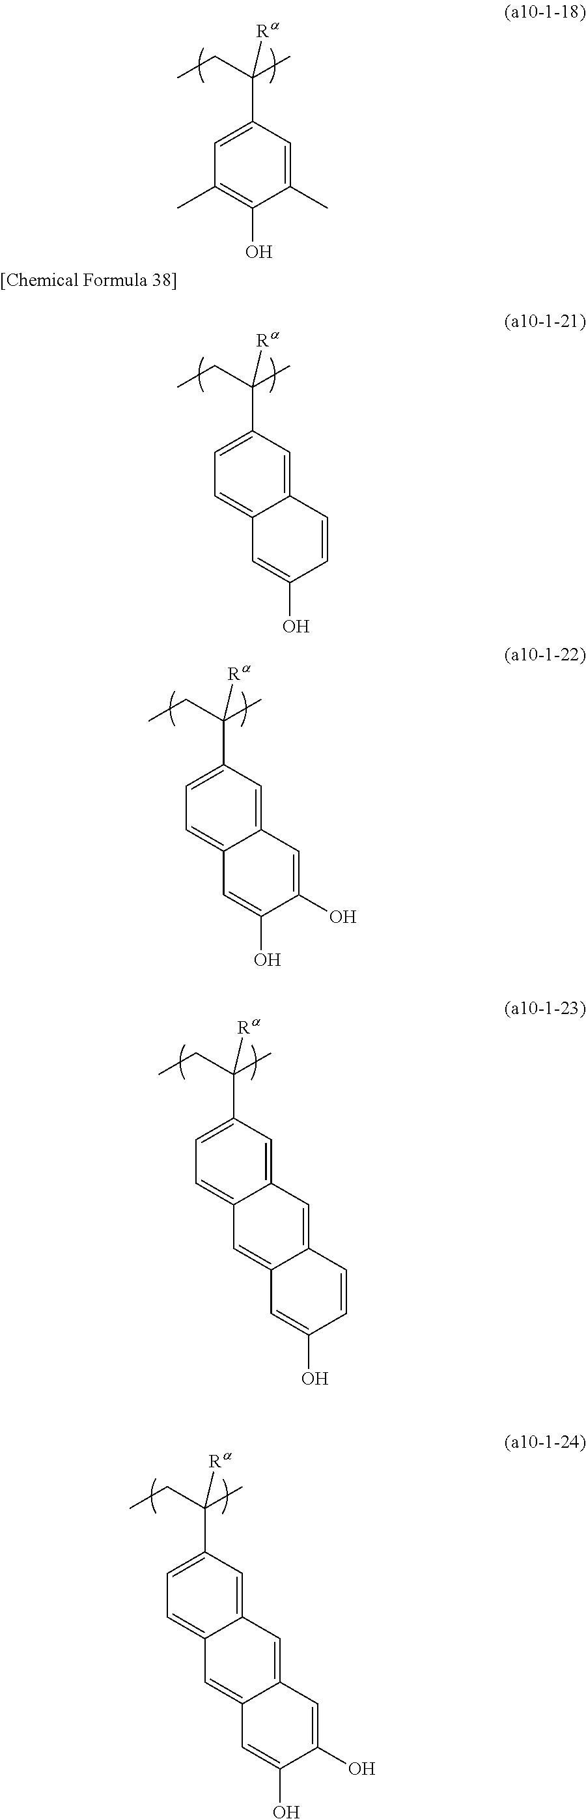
C1=C(C(CC)(C)[Ra])C=C(C)C(O)=C1C.C1=C(C(CC)(C)[Ra])C=C2C(=C1)C=C(O)C=C2.C1=C(C(CC)(C)[Ra])C=C2C(=C1)C=C(O)C(O)=C2.C1=C(C(CC)(C)[Ra])C=C2C(=C1)C=C1C(=C2)C=CC(O)=C1.C1=C(C(CC)(C)[Ra])C=C2C(=C1)C=C1C(=C2)C=C(O)C(O)=C1
